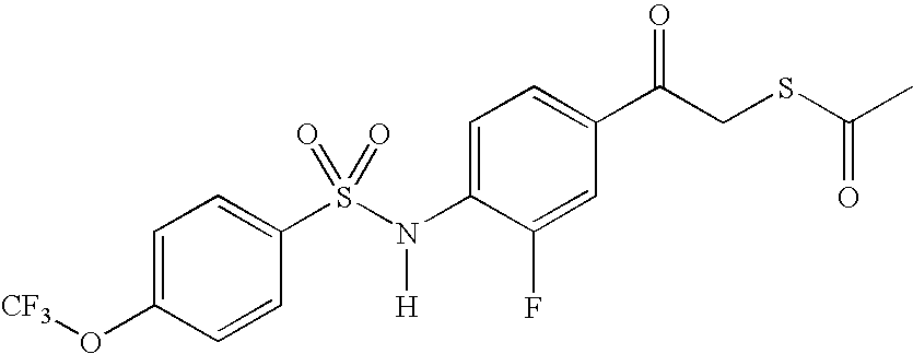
C1=C(O[CF3])C=CC(S(N([H])C2=CC=C(C(CSC(=O)C)=O)C=C2F)(=O)=O)=C1
